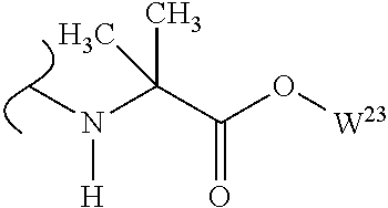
CN(C(C(O[W23])=O)(C)C)[H]
